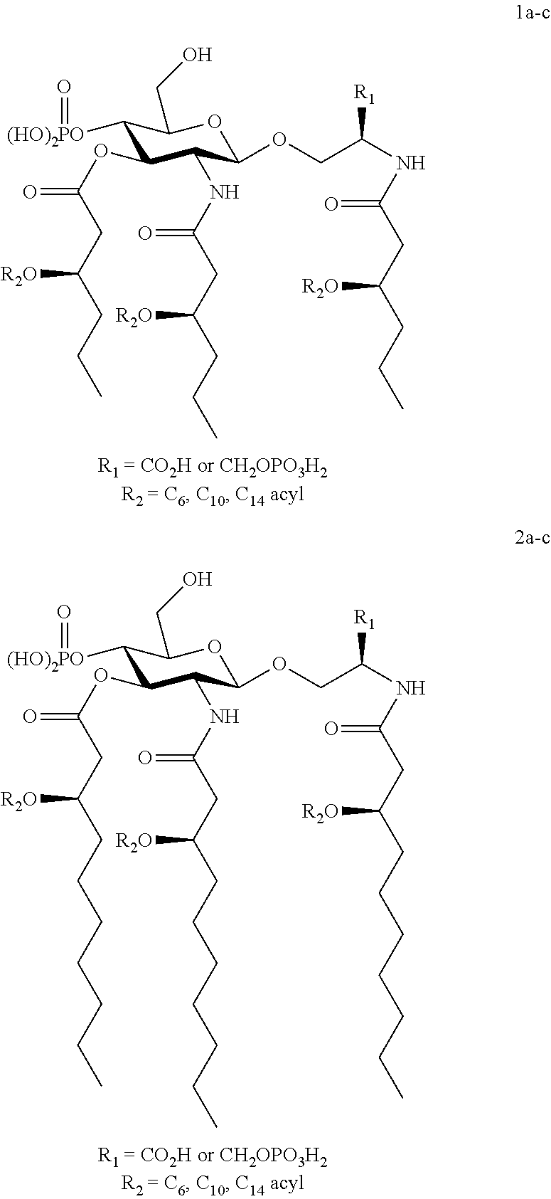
C1([(HO)2PO]=O)C(OC(CC([R2O])CCC)=O)C(NC(CC([R2O])CCC)=O)C(OCC(NC(CC(CCC)[R2O])=O)[R1])OC1CO.C1([(HO)2PO]=O)C(OC(CC([R2O])CCCCCCC)=O)C(NC(CC([R2O])CCCCCCC)=O)C(OCC(NC(CC(CCCCCCC)[R2O])=O)[R1])OC1CO
